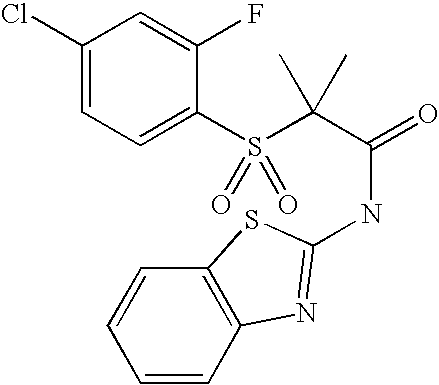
C1(Cl)=CC=C(S(C(C(=O)NC2=NC3=C(C=CC=C3)S2)(C)C)(=O)=O)C(F)=C1
